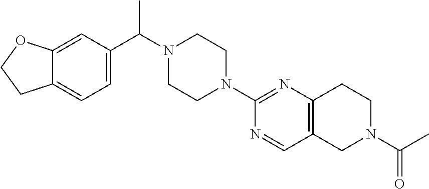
C12=CC(C(N3CCN(C4=NC5=C(C=N4)CN(C(C)=O)CC5)CC3)C)=CC=C1CCO2
